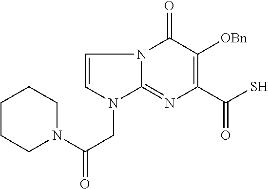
C1=CN(CC(=O)N2CCCCC2)C2=NC(C(S)=O)=C([OBn])C(=O)N12
